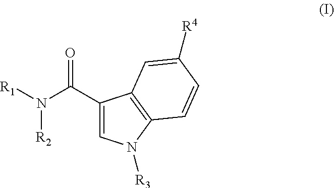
[R1]N(C(C1=CN([R3])C2=C1C=C([R4])C=C2)=O)[R2]
